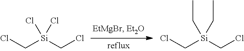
ClC[Si](CCl)(Cl)Cl.ClC[Si](CCl)(CC)CC
